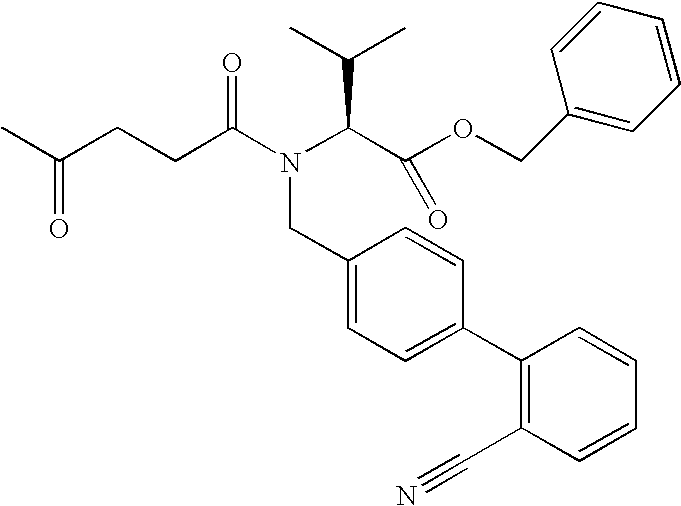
C1=CC(C#N)=C(C2=CC=C(CN(C(C(OCC3=CC=CC=C3)=O)C(C)C)C(CCC(C)=O)=O)C=C2)C=C1
